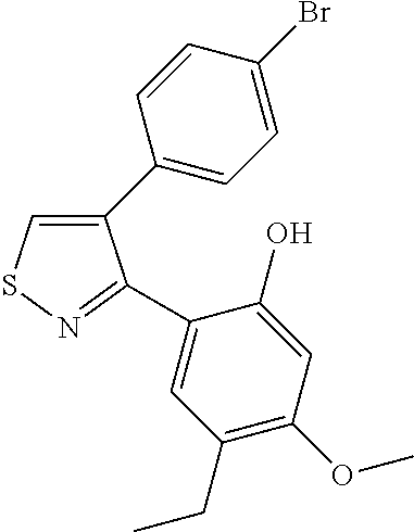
C1(C2=CC=C(Br)C=C2)=CSN=C1C1=CC(CC)=C(OC)C=C1O
